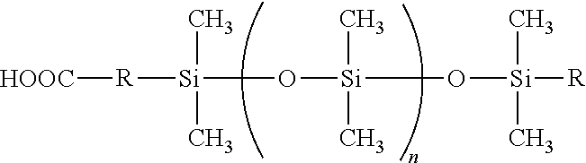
[HOOC][R][Si](O[Si](O[Si]([R])(C)C)(C)C)(C)C
